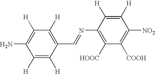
C1([H])=C([H])C(C=NC2=C([HOOC])C([COOH])=C([NO2])C([H])=C2[H])=C([H])C([H])=C1N
